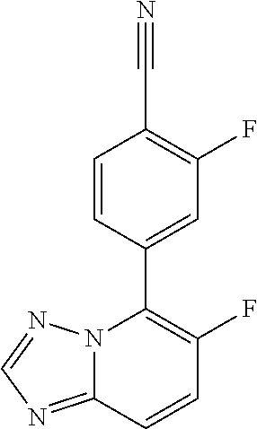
C1=CC(C2=C(F)C=CC3=NC=NN23)=CC(F)=C1C#N
